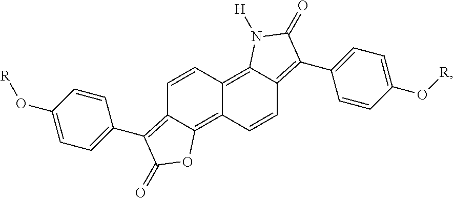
C1=CC2=C3C(=C(C4=CC=C(O[R])C=C4)C(=O)N3[H])C=CC2=C2C1=C(C1=CC=C(O[R])C=C1)C(=O)O2
